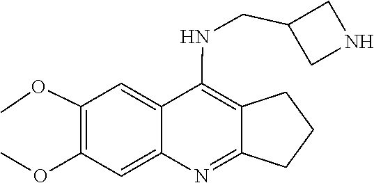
C1(OC)=C(OC)C=C2C(NCC3CNC3)=C3CCCC3=NC2=C1
